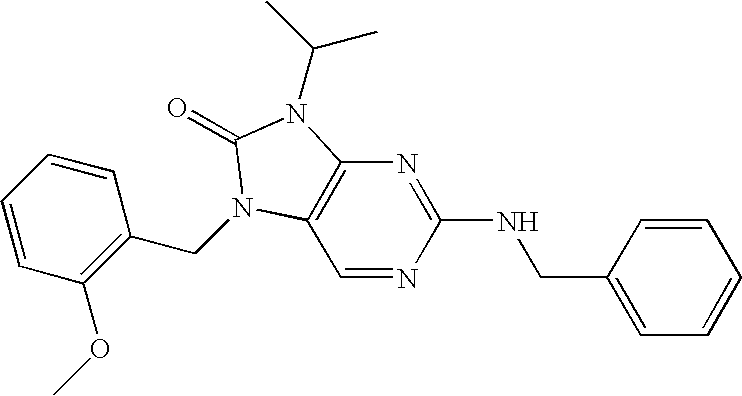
C1=NC(NCC2=CC=CC=C2)=NC2=C1N(CC1=C(OC)C=CC=C1)C(=O)N2C(C)C
